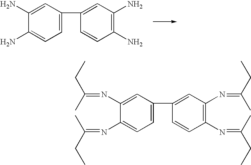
C1=C(C2=CC(N)=C(N)C=C2)C=C(N)C(N)=C1.C1=C(C2=CC(N=C(CC)C)=C(N=C(CC)C)C=C2)C=C(N=C(CC)C)C(N=C(C)CC)=C1
